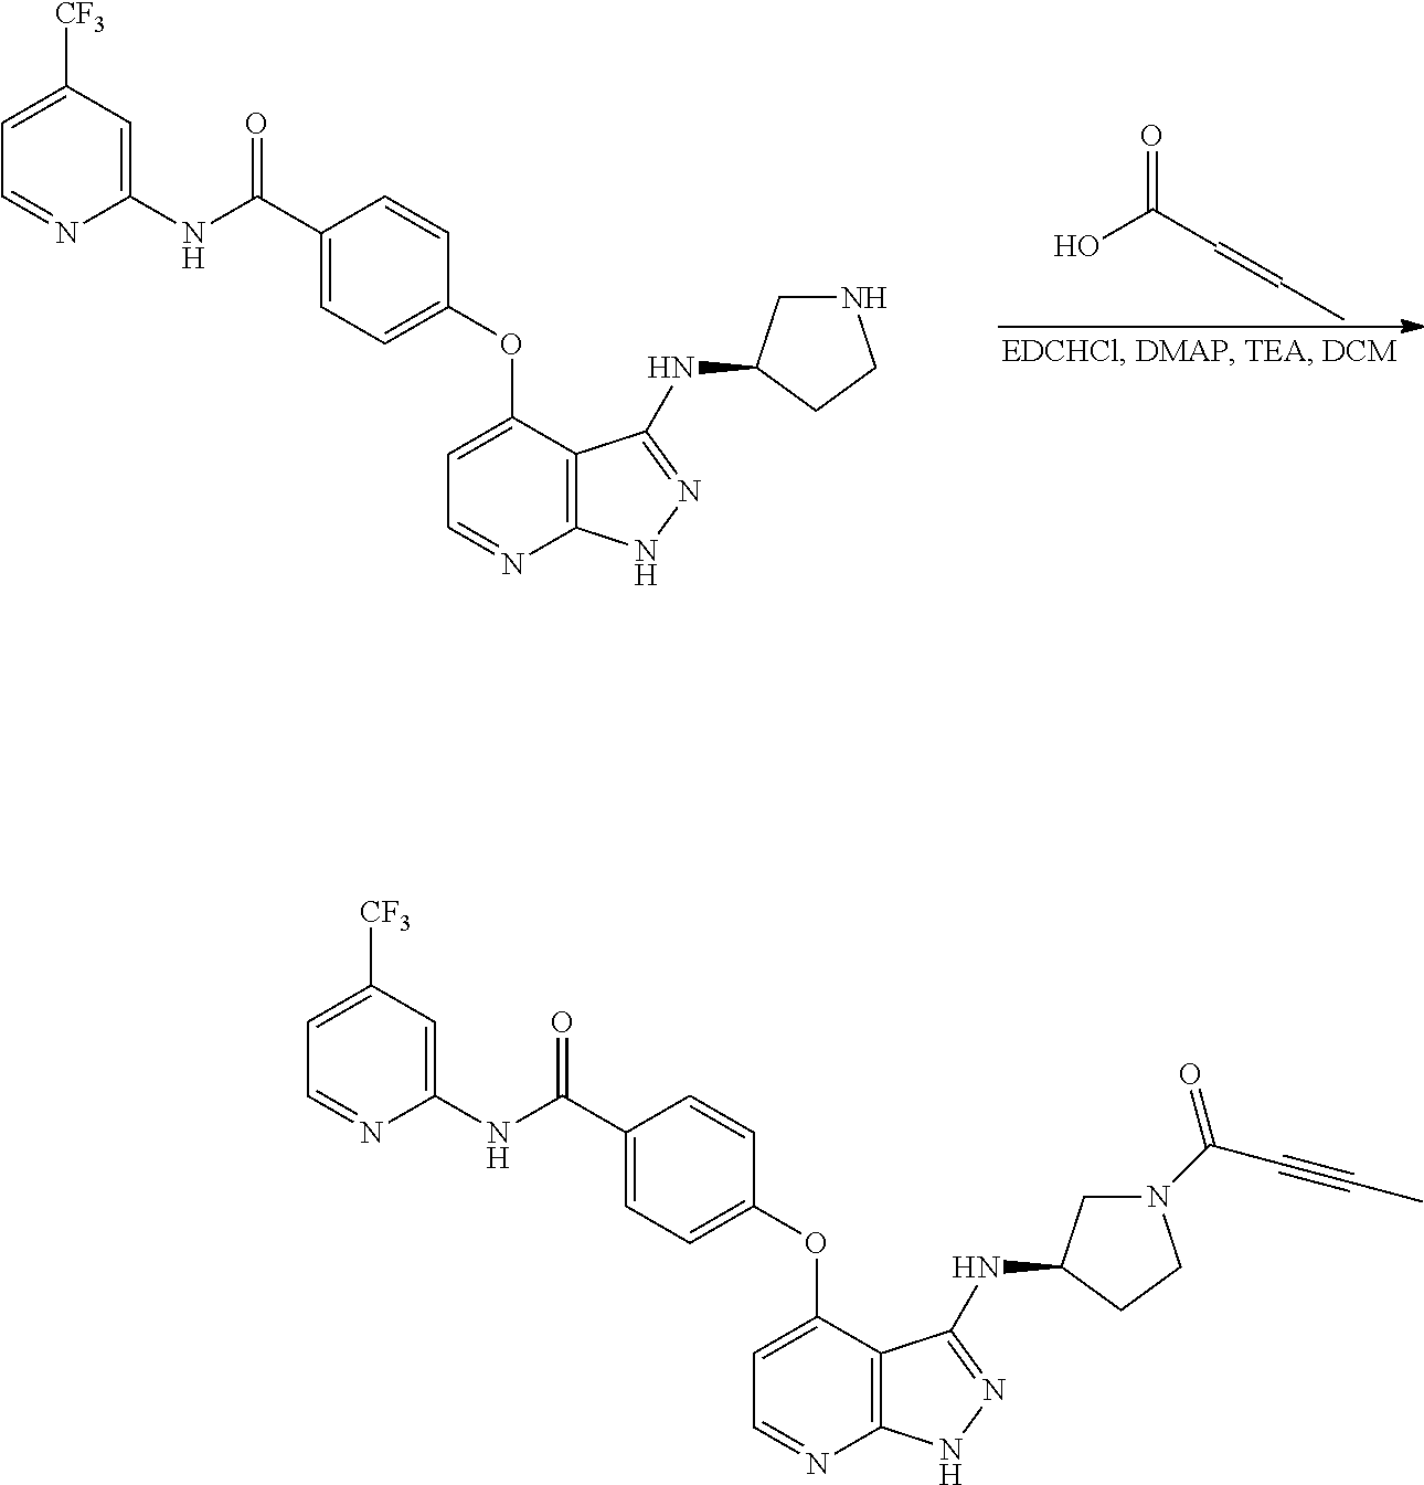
OC(C=CC)=O.C1=C([CF3])C=C(NC(C2=CC=C(OC3=CC=NC4=C3C(NC3CNCC3)=NN4)C=C2)=O)N=C1.C1=C([CF3])C=C(NC(C2=CC=C(OC3=CC=NC4=C3C(NC3CN(C(C#CC)=O)CC3)=NN4)C=C2)=O)N=C1
